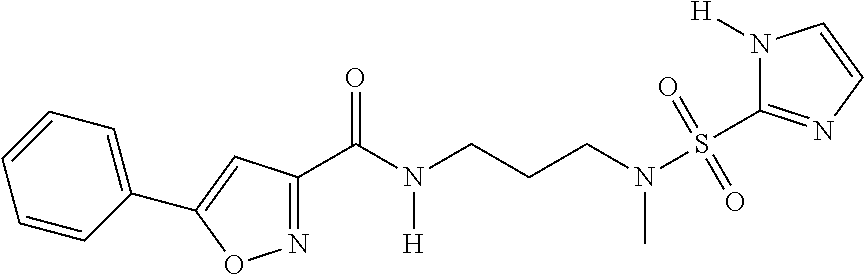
C1=CC(C2=CC(C(N(CCCN(S(=O)(=O)C3=NC=CN3[H])C)[H])=O)=NO2)=CC=C1
